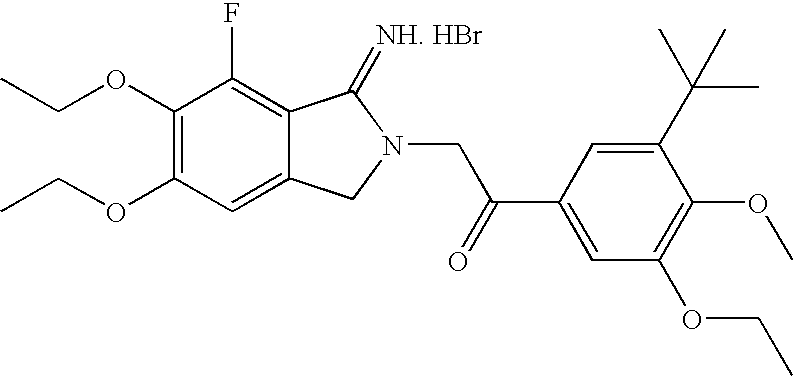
C1(OCC)=C(OCC)C=C2C(=C1F)C(=[NH. HBr])N(CC(C1=CC(OCC)=C(OC)C(C(C)(C)C)=C1)=O)C2
